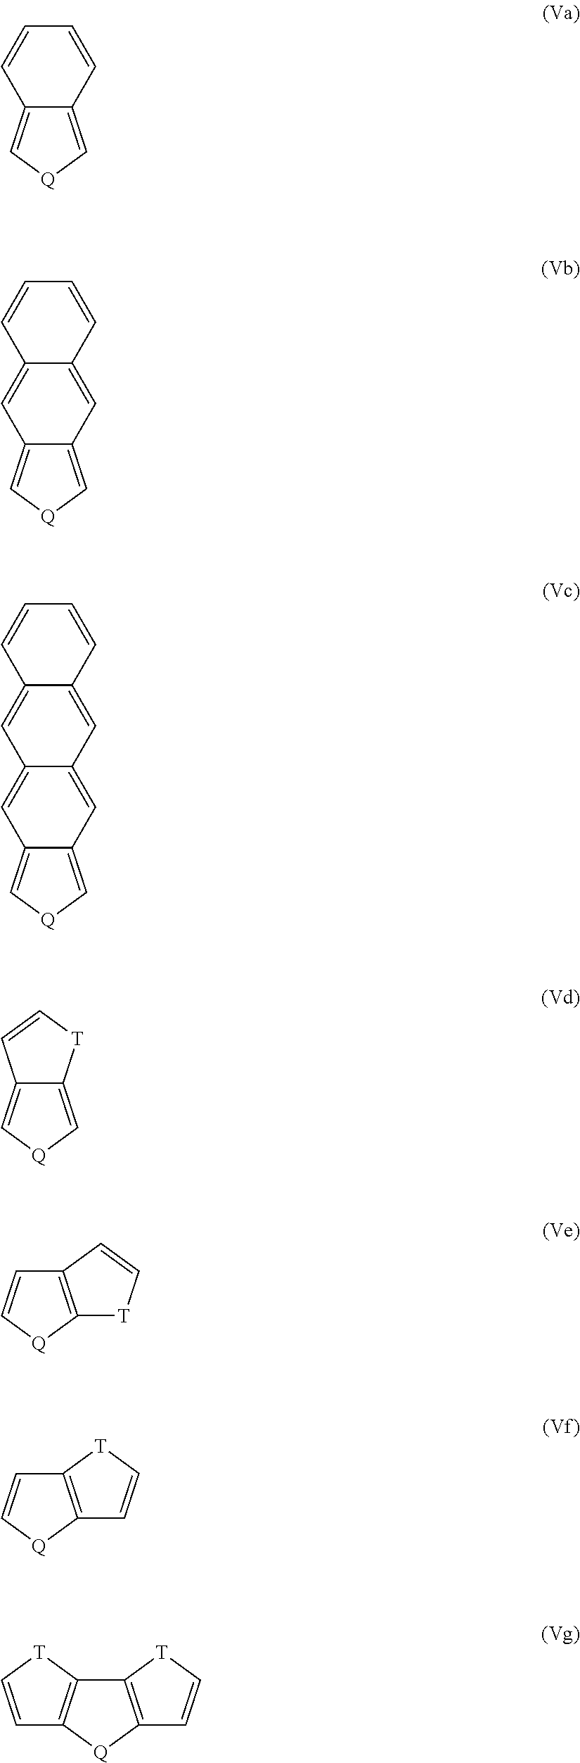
C1=CC2=C[Q]C=C2C=C1.C12=CC3=C[Q]C=C3C=C1C=CC=C2.C12=CC3=C[Q]C=C3C=C1C=C1C(=C2)C=CC=C1.C12=C[Q]C=C1[T]C=C2.C1=C[Q]C2=C1C=C[T]2.C1=C[Q]C2=C1[T]C=C2.C12=C([Q]C3=C1[T]C=C3)C=C[T]2
